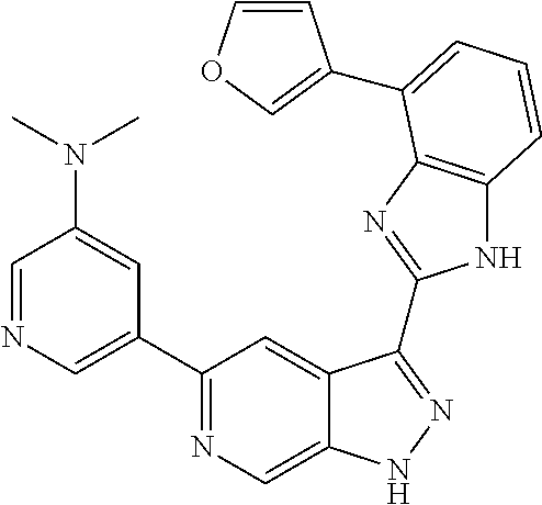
C1=NC=C(C2=NC=C3C(=C2)C(C2=NC4=C(N2)C=CC=C4C2=COC=C2)=NN3)C=C1N(C)C
